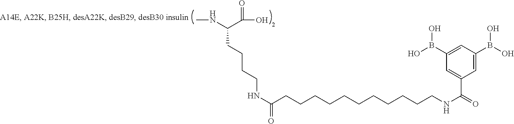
N(C(CCCCCCCCCCCNC(=O)C1=CC(B(O)O)=CC(B(O)O)=C1)=O)CCCCC(NC)C(O)=O
